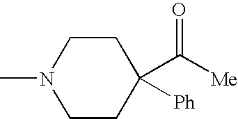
C1N(C)CCC(C([Me])=O)([Ph])C1
